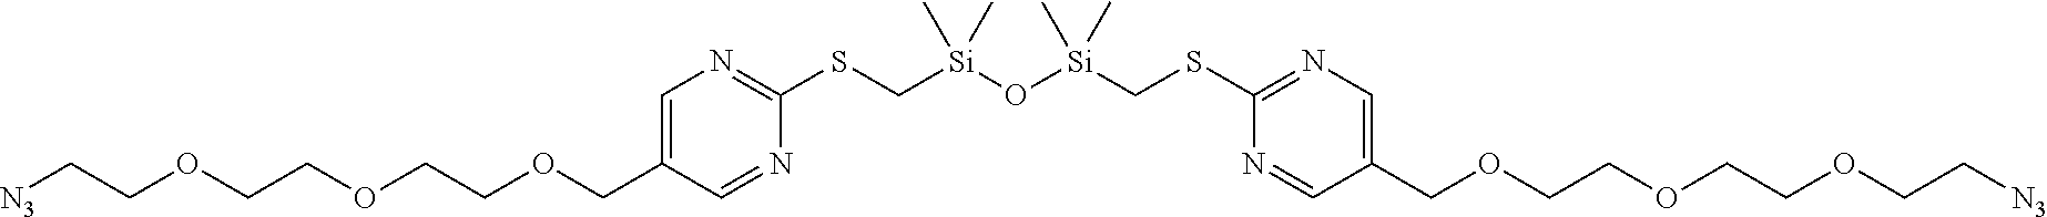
[Si](C)(CSC1=NC=C(COCCOCCOCC[N3])C=N1)(C)O[Si](C)(C)CSC1=NC=C(COCCOCCOCC[N3])C=N1
